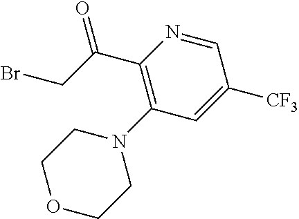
C(C1=C(N2CCOCC2)C=C([CF3])C=N1)(CBr)=O
